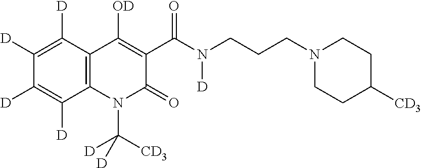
C12=C(N(C([CD3])([D])[D])C(=O)C(C(N(CCCN3CCC([CD3])CC3)[D])=O)=C1[OD])C([D])=C([D])C([D])=C2[D]
